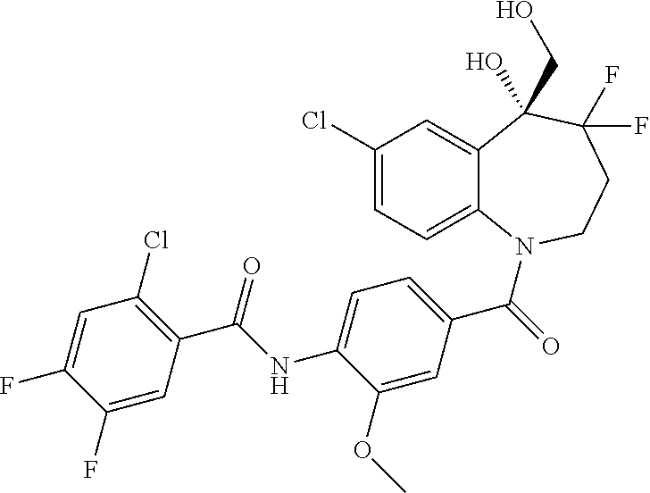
C12=CC(Cl)=CC=C1N(C(=O)C1=CC=C(NC(C3=C(Cl)C=C(F)C(F)=C3)=O)C(OC)=C1)CCC(F)(F)C2(CO)O
